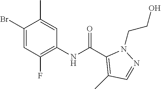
C1(Br)=CC(F)=C(NC(C2=C(C)C=NN2CCO)=O)C=C1C
